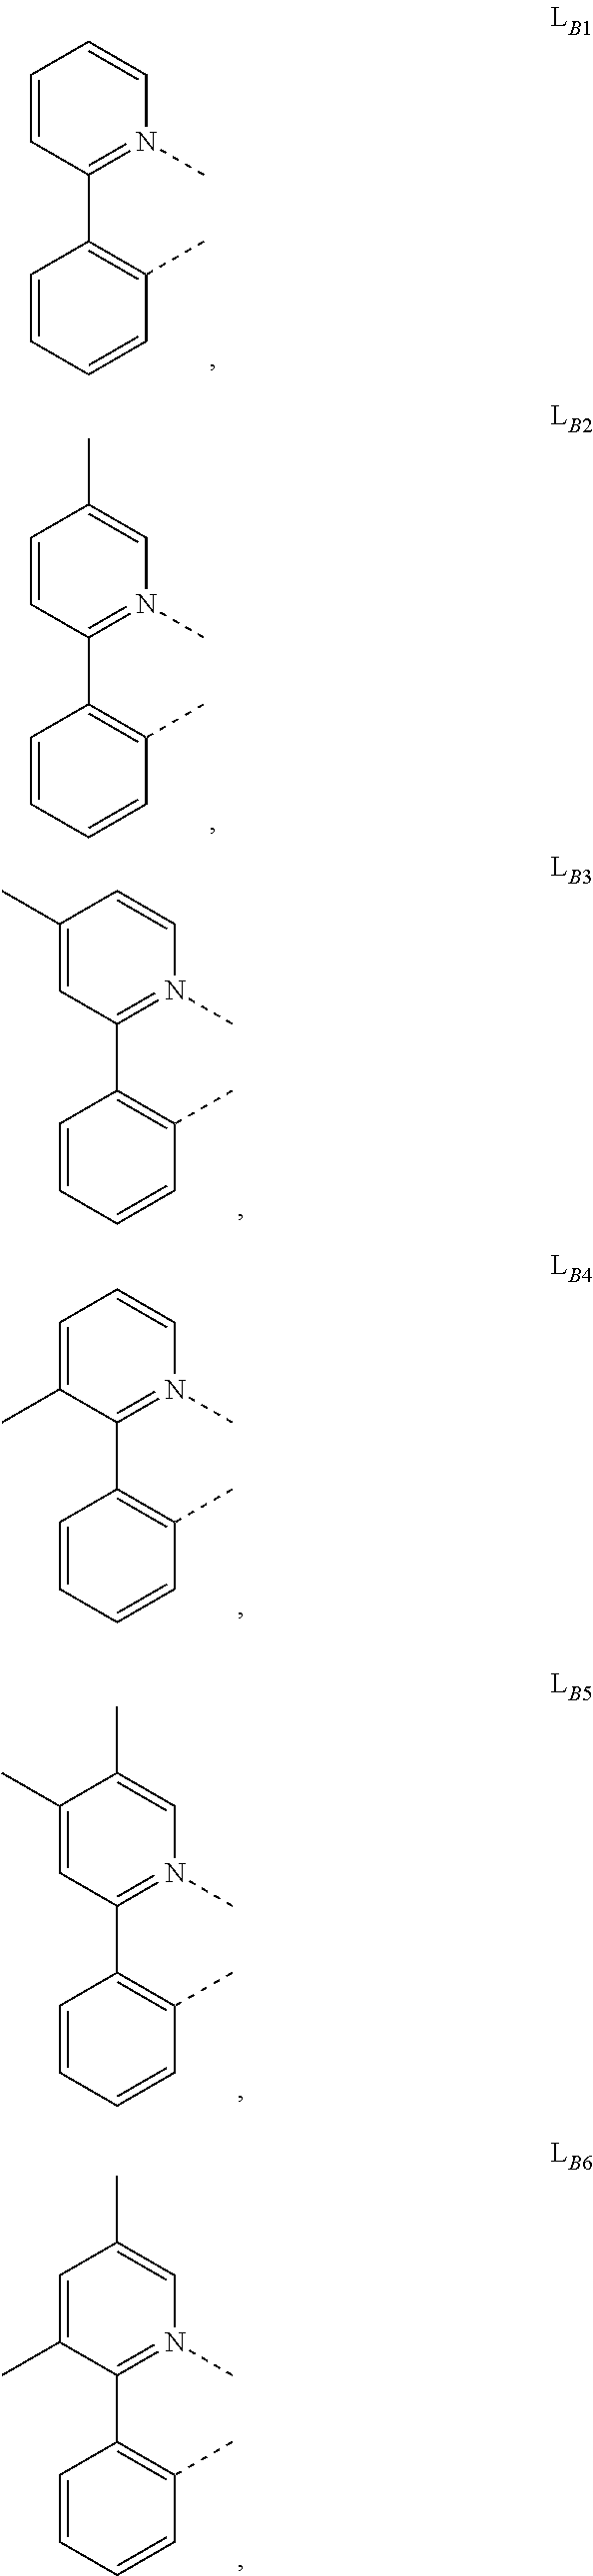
C1=CC(C2=C(C)C=CC=C2)=N(C)C=C1.C1=CC(C2=C(C)C=CC=C2)=N(C)C=C1C.C1(C)=CC(C2=C(C)C=CC=C2)=N(C)C=C1.C1(C)=CC(C2=C(C)C=CC=C2)=N(C)C=C1C.C1=C(C)C(C2=C(C)C=CC=C2)=N(C)C=C1C.C1=C(C)C(C2=C(C)C=CC=C2)=N(C)C=C1
